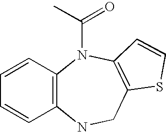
C1=CC2=C(C=C1)NCC1=C(N2C(C)=O)C=CS1
